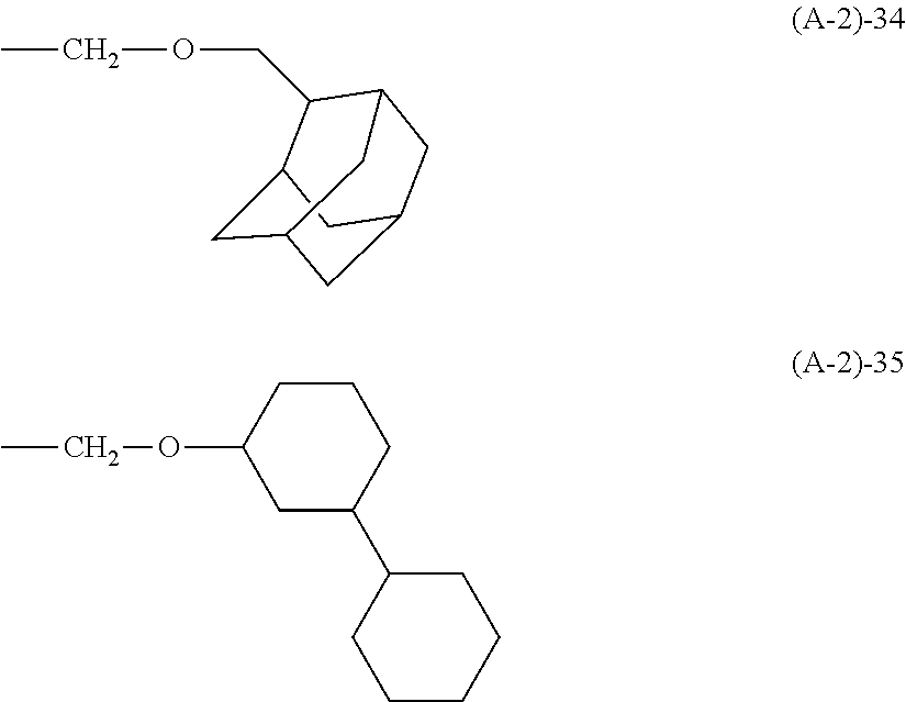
CCOC1CC(C2CCCCC2)CCC1.C1(COCC)C2CC3CC(CC1C3)C2
